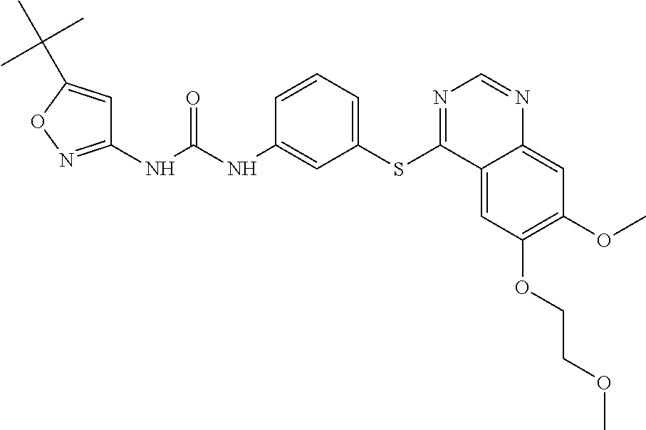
C1(NC(NC2=CC(SC3=NC=NC4=CC(OC)=C(OCCOC)C=C34)=CC=C2)=O)=NOC(C(C)(C)C)=C1
